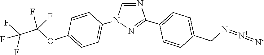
N1=CN(C2=CC=C(OC(C(F)(F)F)(F)F)C=C2)N=C1C1=CC=C(CN=[N+]=[N-])C=C1
